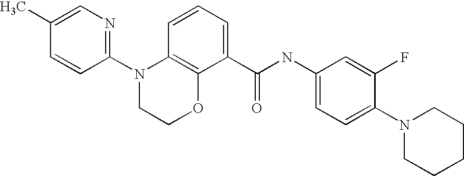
C1(N2CCOC3=C2C=CC=C3C(NC2=CC=C(N3CCCCC3)C(F)=C2)=O)=NC=C(C)C=C1
